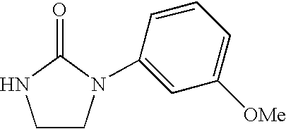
C1CN(C2=CC([OMe])=CC=C2)C(=O)N1
